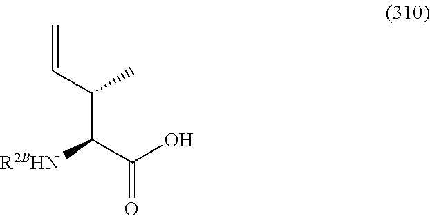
C=CC(C(C(O)=O)[R2BHN])C
